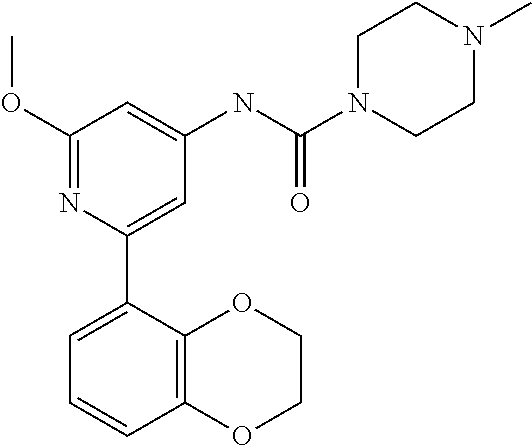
C1(OC)=NC(C2=CC=CC3=C2OCCO3)=CC(NC(N2CCN(C)CC2)=O)=C1
